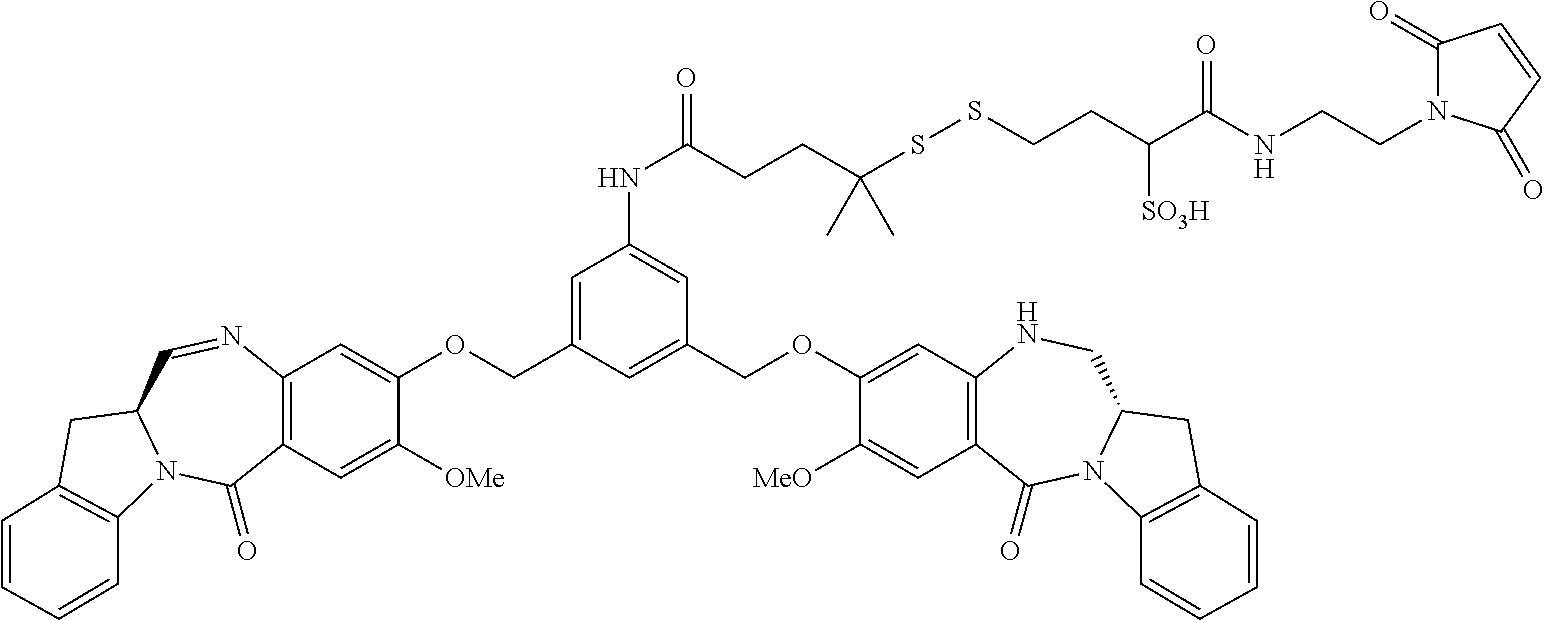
C12=C(C=C([OMe])C(OCC3=CC(NC(CCC(SSCCC(C(NCCN4C(=O)C=CC4=O)=O)[SO3H])(C)C)=O)=CC(COC4=CC5=C(C=C4[MeO])C(=O)N4C(CN5)CC5=C4C=CC=C5)=C3)=C1)C(=O)N1C(C=N2)CC2=C1C=CC=C2
